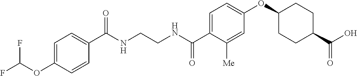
C(NCCNC(C1=CC=C(OC2CCC(C(O)=O)CC2)C=C1[Me])=O)(=O)C1=CC=C(OC(F)F)C=C1
